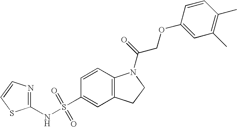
C1=CC2=C(C=C1S(NC1=NC=CS1)(=O)=O)CCN2C(=O)COC1=CC(C)=C(C)C=C1
